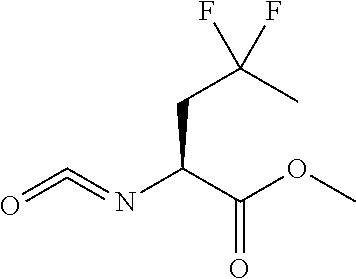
O=C=NC(C(OC)=O)CC(C)(F)F
